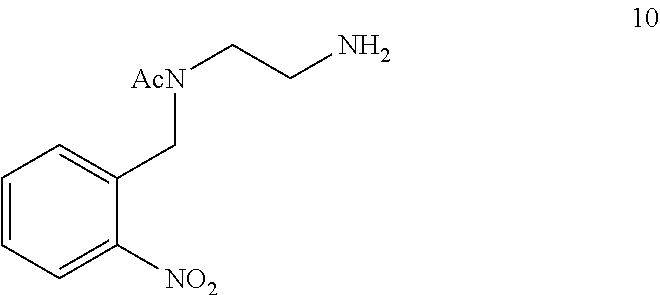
C1=CC=C([NO2])C(C[AcN]CCN)=C1
